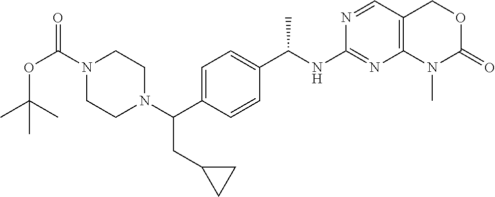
C1(NC(C2=CC=C(C(N3CCN(C(OC(C)(C)C)=O)CC3)CC3CC3)C=C2)C)=NC2=C(C=N1)COC(=O)N2C
